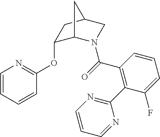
C1=CC=CC(OC2C3N(C(=O)C4=C(C5=NC=CC=N5)C(F)=CC=C4)CC(C2)C3)=N1
